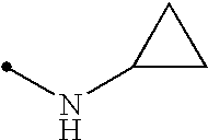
N(C1CC1)C
